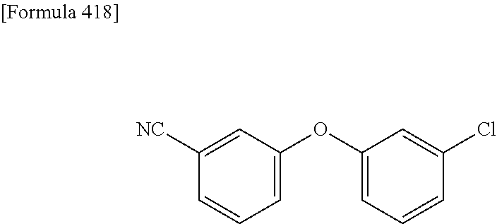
C1=C(OC2=CC=CC(Cl)=C2)C=C([NC])C=C1
